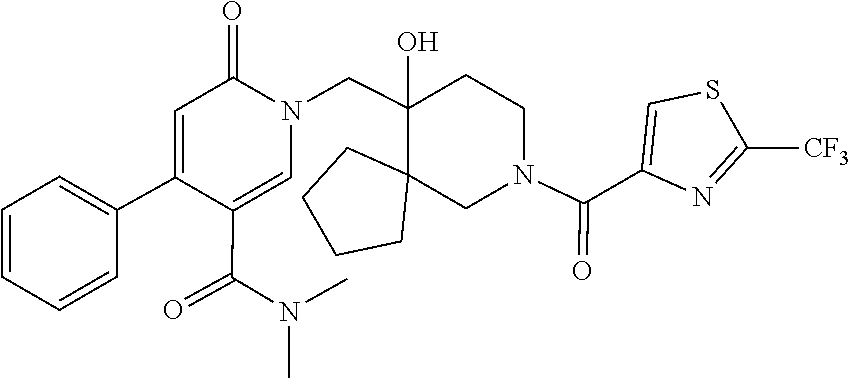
C1(C(N(C)C)=O)=CN(CC2(O)C3(CN(C(=O)C4=CSC([CF3])=N4)CC2)CCCC3)C(=O)C=C1C1=CC=CC=C1
